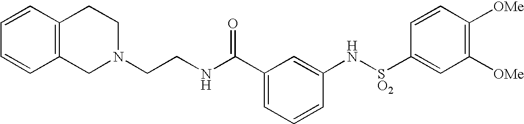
N1(CCNC(C2=CC=CC(N[SO2]C3=CC([OMe])=C([OMe])C=C3)=C2)=O)CCC2=C(C1)C=CC=C2
